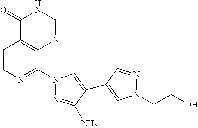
C1=CN=C(N2N=C(N)C(C3=CN(CCO)N=C3)=C2)C2=C1C(=O)NC=N2
